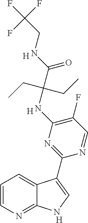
C1=CN=C2C(=C1)C(C1=NC(NC(C(NCC(F)(F)F)=O)(CC)CC)=C(F)C=N1)=CN2.[H].[H].[H]
